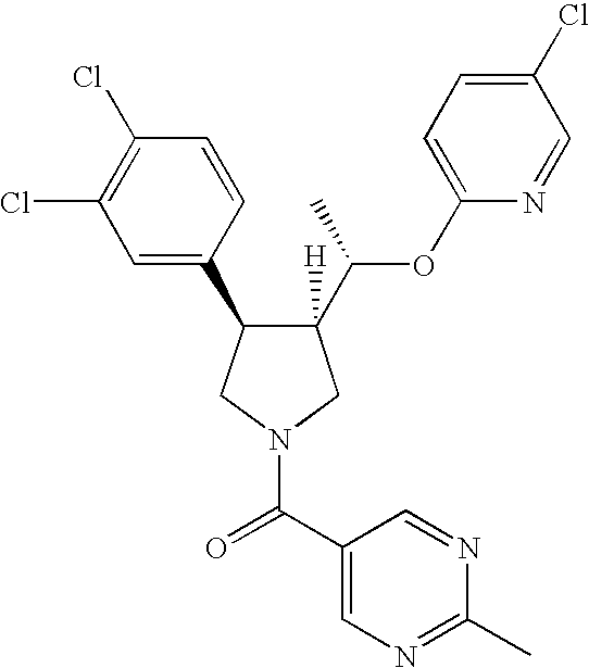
C1(C2C([H])(C(OC3=CC=C(Cl)C=N3)C)CN(C(=O)C3=CN=C(C)N=C3)C2)=CC(Cl)=C(Cl)C=C1
